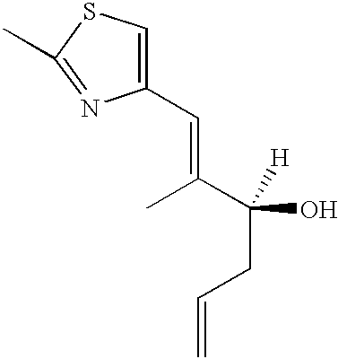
C(=C(C([H])(O)CC=C)C)C1=CSC(C)=N1
